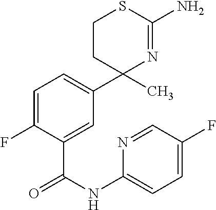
C1=C(C(NC2=CC=C(F)C=N2)=O)C(F)=CC=C1C1(C)N=C(N)SCC1
